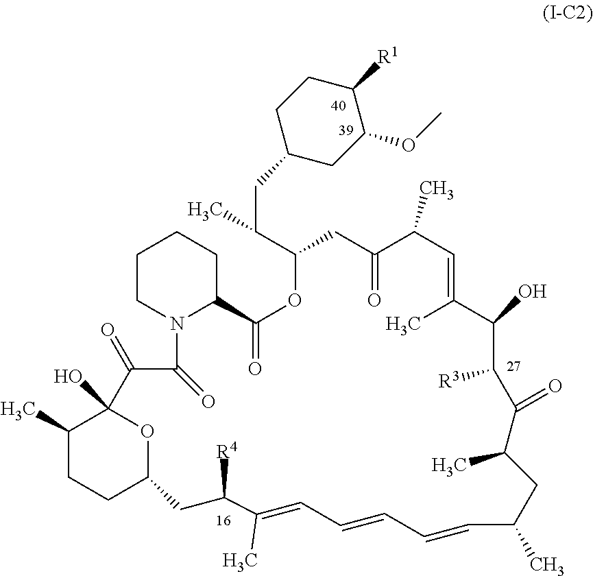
C1CN2C(CC1)C(=O)OC(C(CC1CC(OC)C([R1])CC1)C)CC(=O)C(C)C=C(C)C(O)C([R3])C(=O)C(C)CC(C)C=CC=CC=C(C)C([R4])CC1CCC(C)C(O)(C(=O)C2=O)O1
